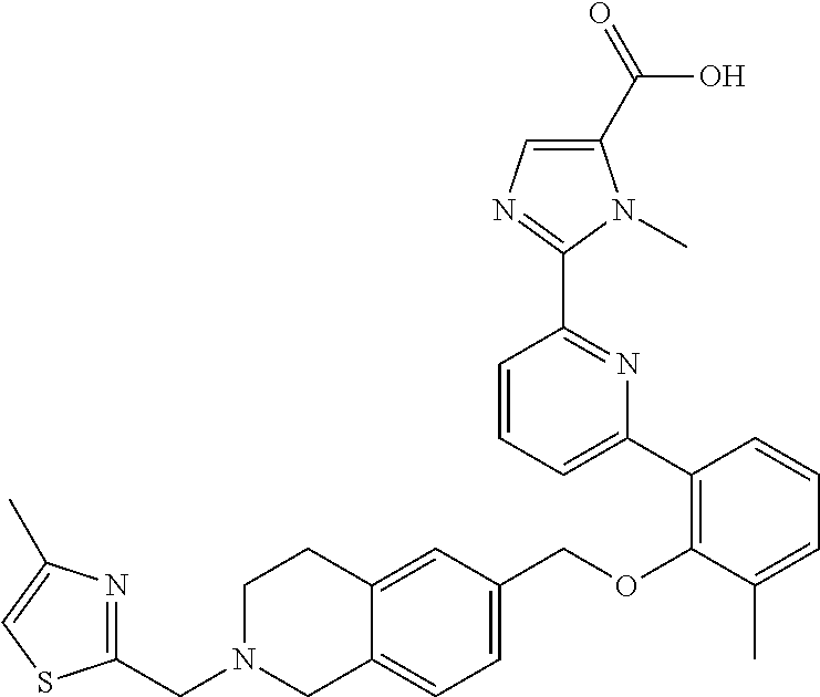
C1N(CC2=NC(C)=CS2)CC2=CC=C(COC3=C(C4=CC=CC(C5=NC=C(C(=O)O)N5C)=N4)C=CC=C3C)C=C2C1
